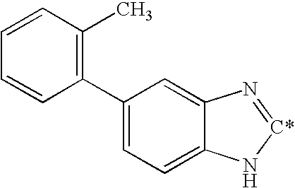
C1(C2=C(C)C=CC=C2)=CC=C2C(=C1)N=[C*]N2
